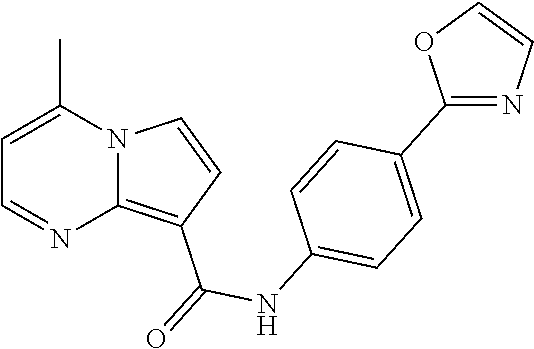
C1=C(C)N2C(=C(C(=O)NC3=CC=C(C4=NC=CO4)C=C3)C=C2)N=C1
